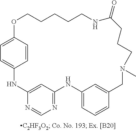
N1C2=CC(=NC=N2)NC2=CC=CC(=C2)CN(C)CCCC(=O)NCCCCCOC2=CC=C1C=C2
